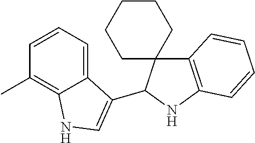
C12=CC=CC(C)=C1NC=C2C1C2(C3=C(N1)C=CC=C3)CCCCC2
